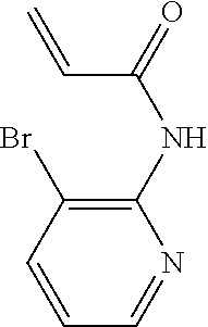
C1=CC(Br)=C(NC(=O)C=C)N=C1
